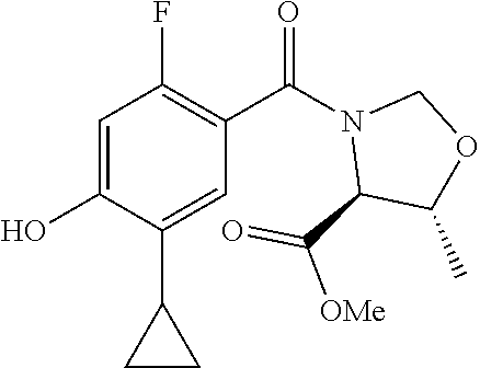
OC1=CC(F)=C(C(N2C(C(=O)[OMe])C(C)OC2)=O)C=C1C1CC1
